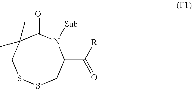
C1(C([R])=O)N([Sub])C(=O)C(C)(C)CSSC1
